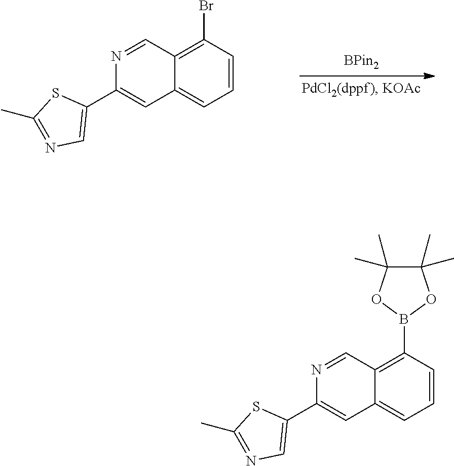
BrC1=C2C(=CC=C1)C=C(C1=CN=C(C)S1)N=C2.B1(C2=C3C(=CC=C2)C=C(C2=CN=C(C)S2)N=C3)OC(C)(C)C(C)(C)O1
